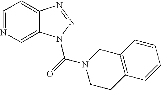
C1=NC=C2C(=C1)N=NN2C(=O)N1CCC2=C(C1)C=CC=C2
